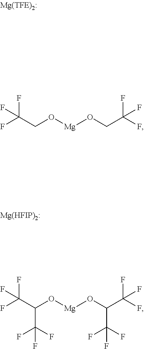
[Mg(HFIP)2:].FC(C(O[Mg]OC(C(F)(F)F)C(F)(F)F)C(F)(F)F)(F)F.FC(CO[Mg]OCC(F)(F)F)(F)F
